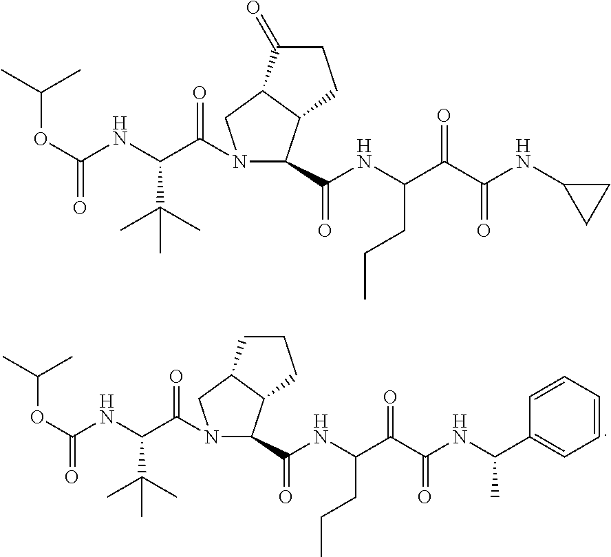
N1(C(C(NC(OC(C)C)=O)C(C)(C)C)=O)C(C(NC(C(C(NC(C2=CC=CC=C2)C)=O)=O)CCC)=O)C2C(C1)CCC2.N1(C(C(NC(OC(C)C)=O)C(C)(C)C)=O)C(C(NC(C(C(NC2CC2)=O)=O)CCC)=O)C2C(C1)C(=O)CC2
